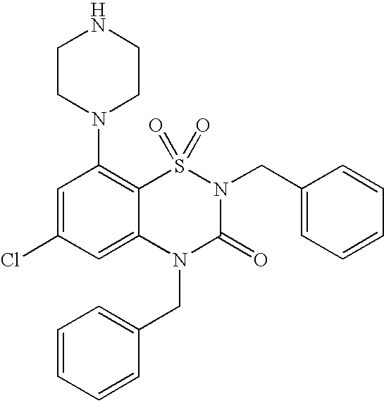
C1=C(Cl)C=C2C(=C1N1CCNCC1)S(=O)(=O)N(CC1=CC=CC=C1)C(=O)N2CC1=CC=CC=C1
